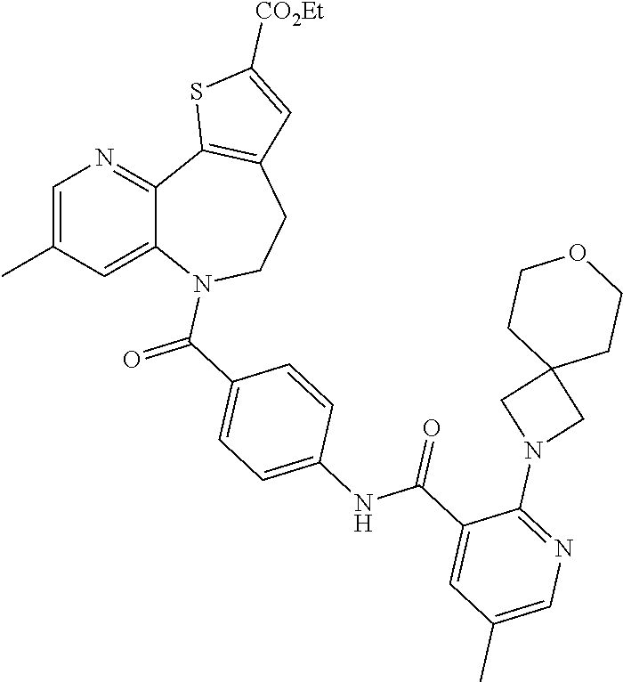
C1=C(C)C=C2C(=N1)C1=C(CCN2C(C2=CC=C(NC(C3=CC(C)=CN=C3N3CC4(C3)CCOCC4)=O)C=C2)=O)C=C([CO2Et])S1
